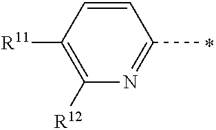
C1(C)=NC([R12])=C([R11])C=C1
